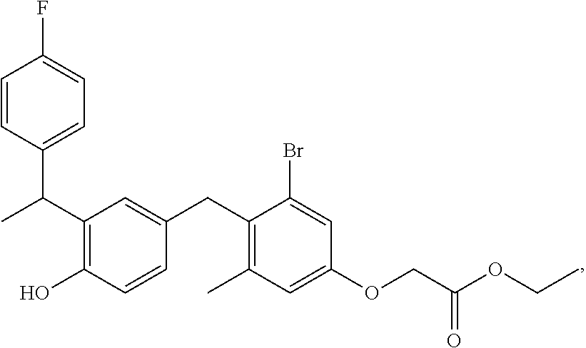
C1=CC(C(C2=C(O)C=CC(CC3=C(C)C=C(OCC(OCC)=O)C=C3Br)=C2)C)=CC=C1F
